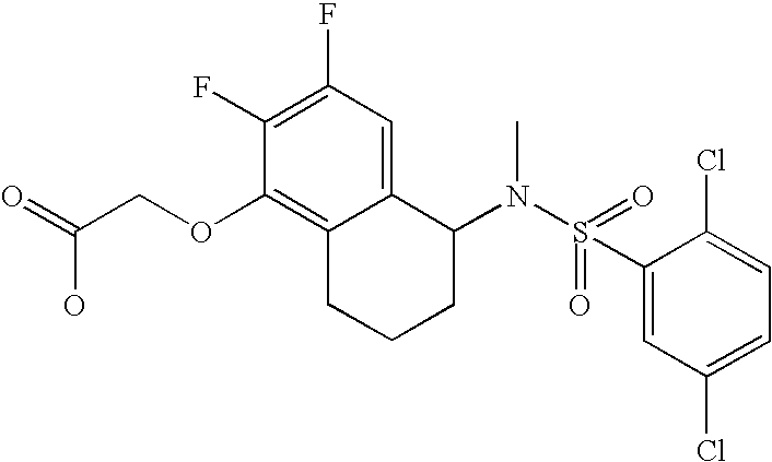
C1(F)=C(F)C=C2C(=C1OCC(=O)O)CCCC2N(S(=O)(C1=CC(Cl)=CC=C1Cl)=O)C
